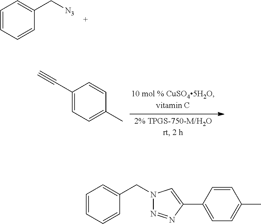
C1=CC=CC(C[N3])=C1.C1(C#C)=CC=C(C)C=C1.C1=CC=CC(CN2N=NC(C3=CC=C(C)C=C3)=C2)=C1
